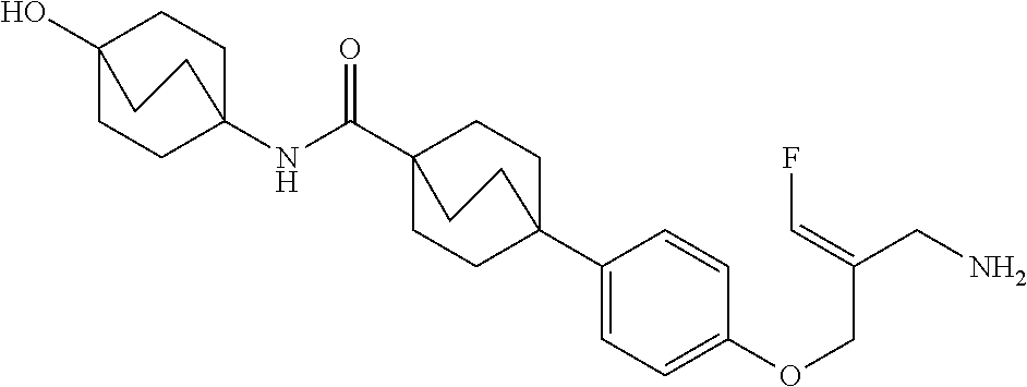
C(C12CCC(C3=CC=C(OCC(CN)=CF)C=C3)(CC1)CC2)(=O)NC12CCC(O)(CC1)CC2
